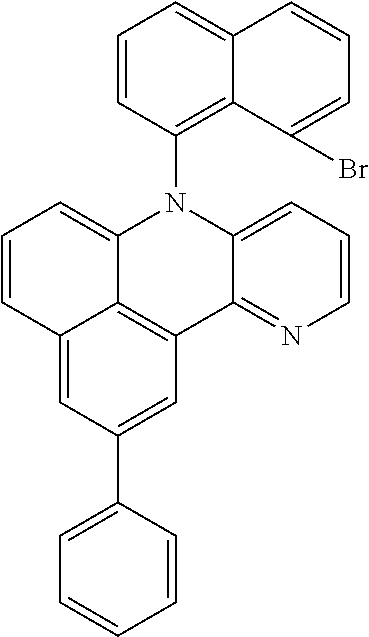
C1=CC2=CC(C3=CC=CC=C3)=CC3=C2C(=C1)N(C1=C2C(=CC=C1)C=CC=C2Br)C1=CC=CN=C13
